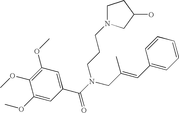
C1(C(=O)N(CCCN2CCC(O)C2)CC(C)=CC2=CC=CC=C2)=CC(OC)=C(OC)C(OC)=C1
